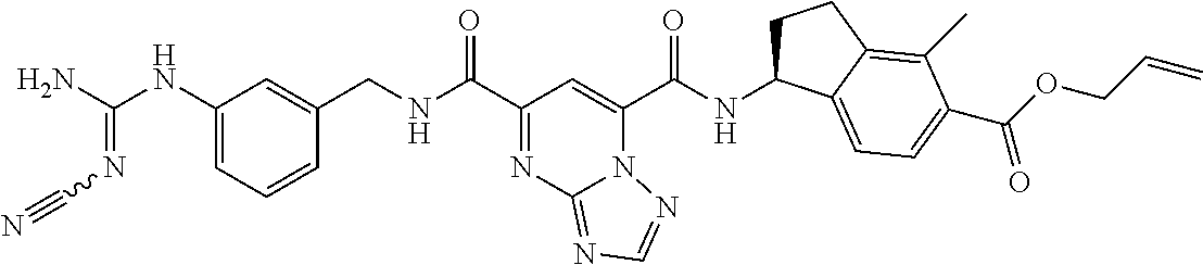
C1(NC(N)=NC#N)=CC=CC(CNC(C2=NC3=NC=NN3C(C(NC3CCC4=C(C)C(C(OCC=C)=O)=CC=C34)=O)=C2)=O)=C1
